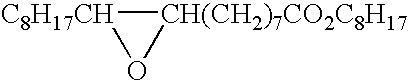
[C8H17CH]1O[CH(CH2)7CO2C8H17]1
